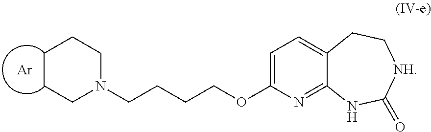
C1CCN(CCCCOC2=CC=C3C(=N2)NC(=O)[NH]CC3)CC1.[Ar]
